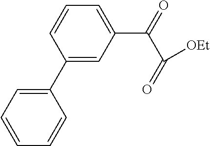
C1=CC=C(C(=O)C([OEt])=O)C=C1C1=CC=CC=C1
